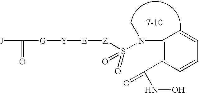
[Z]([E][Y][G]C([J])=O)S(N(C1=C(C(=O)NO)C=CC=C1)C)(=O)=O
